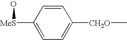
C1=CC([MeS]O)=CC=C1[CH2O]C
